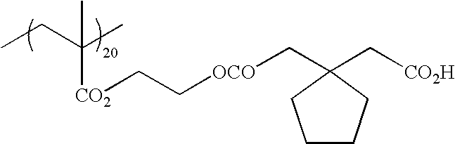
C([OCO]CC[CO2]C(C)(CC)C)C1(C[CO2H])CCCC1
